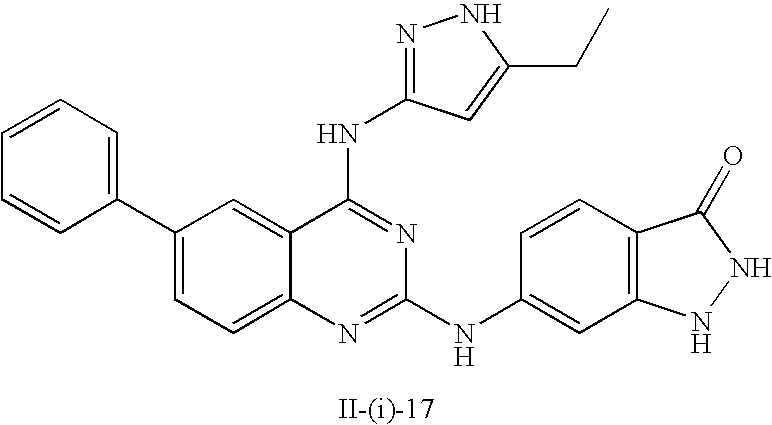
C1(C2=CC=CC=C2)=CC=C2C(=C1)C(NC1=NNC(CC)=C1)=NC(NC1=CC3=C(C=C1)C(=O)NN3)=N2
